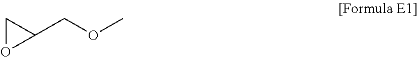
C(OC)C1CO1
